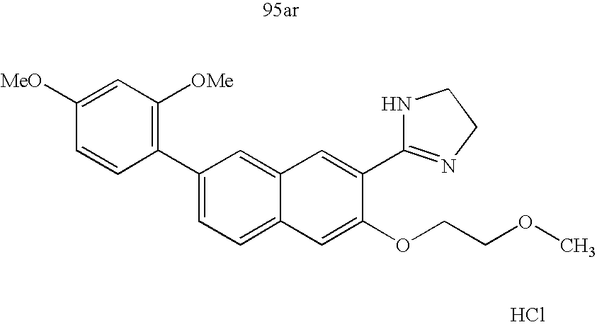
C1=C(C2=NCCN2)C(OCCOC)=CC2=CC=C(C3=C([OMe])C=C([MeO])C=C3)C=C12.Cl
